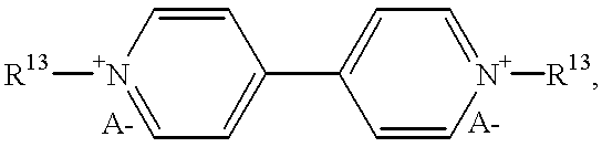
C1(C2=CC=[N+]([R13])C=C2)=CC=[N+]([R13])C=C1
